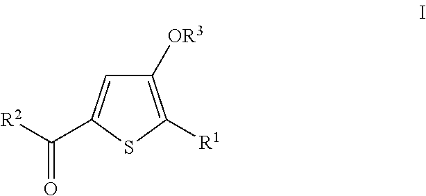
C1([OR3])=C([R1])SC(C([R2])=O)=C1
